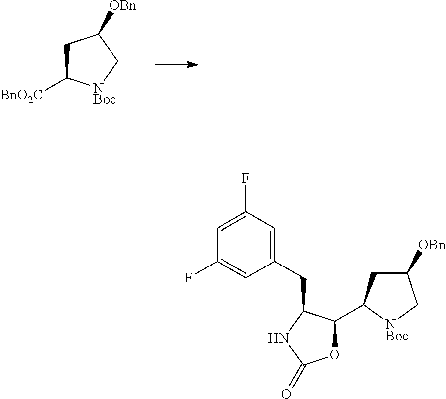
C1C([BnO2C])[NBoc]CC1[OBn].C1=C(F)C=C(CC2C(C3CC([OBn])C[NBoc]3)OC(=O)N2)C=C1F
